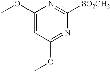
C1(OC)=CC(OC)=NC([SO2CH2])=N1
